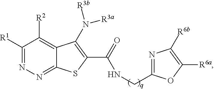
C1([R1])=NN=C2C(=C1[R2])C(N([R3a])[R3b])=C(C(NCC1=NC([R6b])=C([R6a])O1)=O)S2
